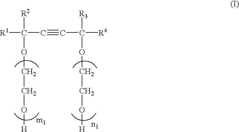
[R1]C(C#CC([R4])([R3])OCCO[H])([R2])OCCO[H]
